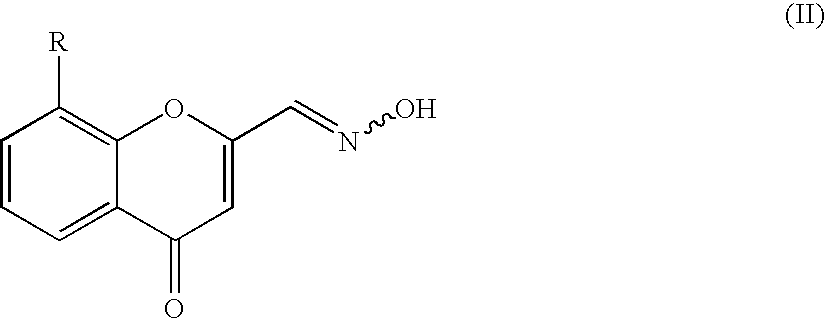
C1=CC=C2C(=C1[R])OC(C=NO)=CC2=O
